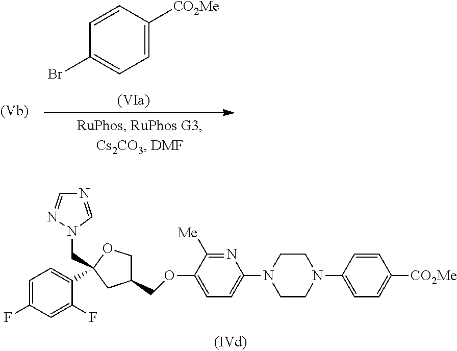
C1=C(F)C=C(F)C(C2(CN3C=NC=N3)OCC(COC3=CC=C(N4CCN(C5=CC=C([CO2Me])C=C5)CC4)N=C3[Me])C2)=C1.C1=C([CO2Me])C=CC(Br)=C1
